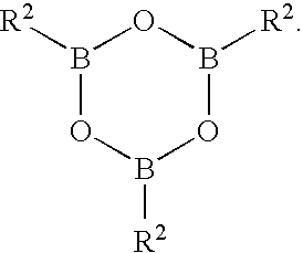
B1([R2])OB([R2])OB([R2])O1
